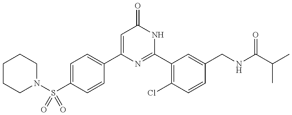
C1(C2=CC=C(S(N3CCCCC3)(=O)=O)C=C2)=CC(=O)NC(C2=C(Cl)C=CC(CNC(C(C)C)=O)=C2)=N1
